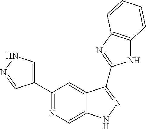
C1(C2=NC=C3C(=C2)C(C2=NC4=C(N2)C=CC=C4)=NN3)=CNN=C1
